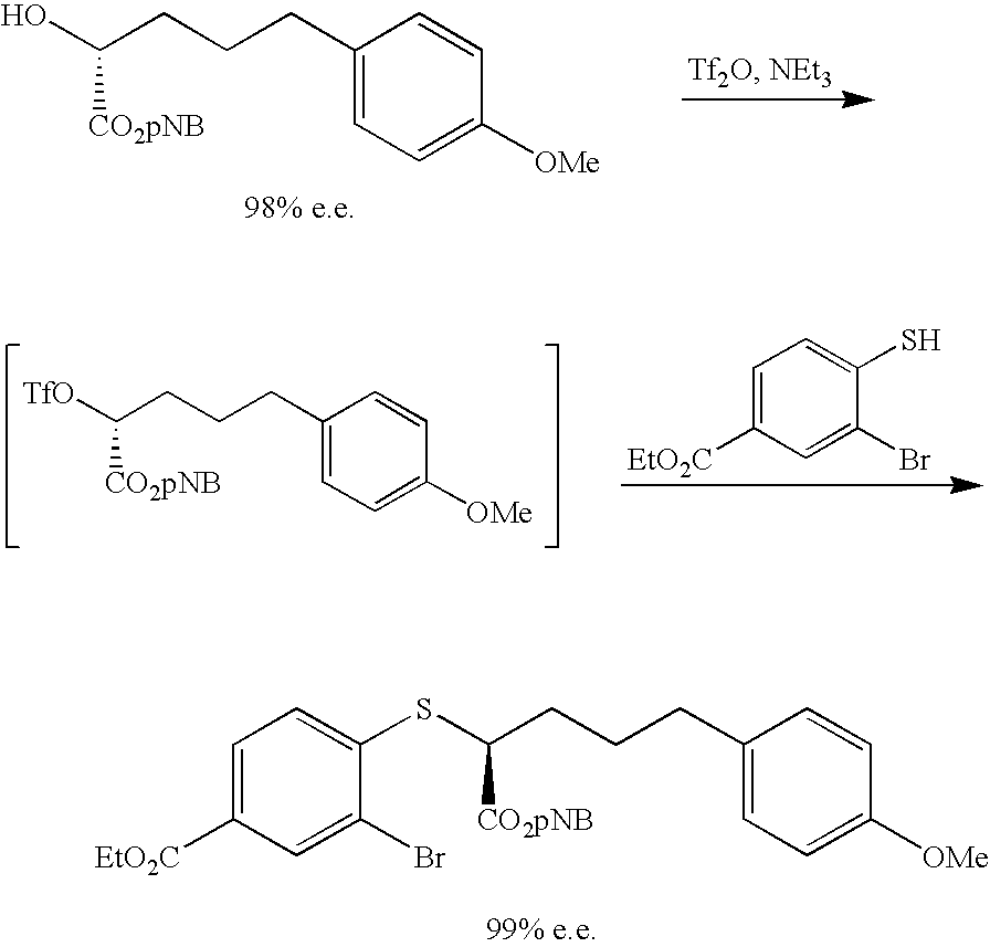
OC(CCCC1=CC=C([OMe])C=C1)[CO2pNB].[TfO]C(CCCC1=CC=C([OMe])C=C1)[CO2pNB].C1=C([EtO2C])C=C(Br)C(S)=C1.C1=C([EtO2C])C=C(Br)C(SC(CCCC2=CC=C([OMe])C=C2)[CO2pNB])=C1
